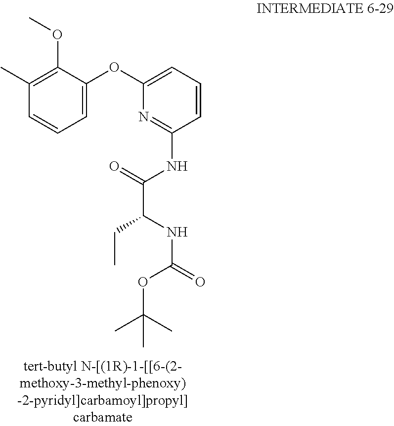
C1=CC=C(OC2=CC=CC(NC(C(NC(=O)OC(C)(C)C)CC)=O)=N2)C(OC)=C1C
